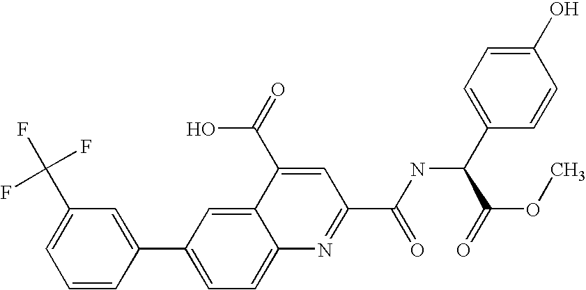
C1(C(F)(F)F)=CC=CC(C2=CC=C3C(=C2)C(C(=O)O)=CC(C(NC(C(OC)=O)C2=CC=C(O)C=C2)=O)=N3)=C1
